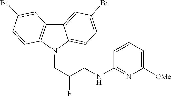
C12=CC(Br)=CC=C1N(CC(CNC1=NC([OMe])=CC=C1)F)C1=C2C=C(Br)C=C1
